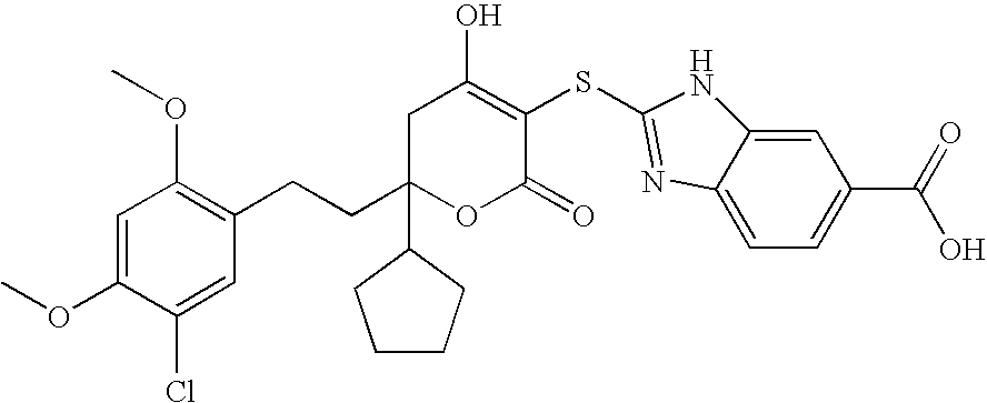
C1(OC)=CC(OC)=C(CCC2(C3CCCC3)OC(=O)C(SC3=NC4=CC=C(C(=O)O)C=C4N3)=C(O)C2)C=C1Cl
